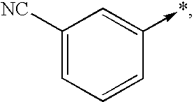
C1([NC])=CC=CC(->*)=C1
